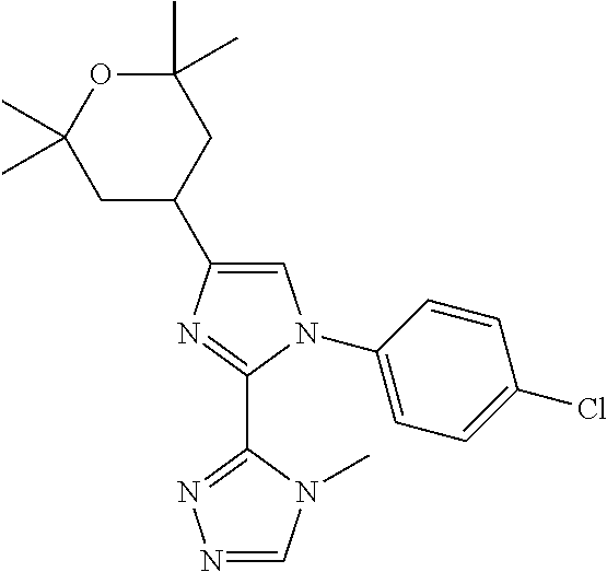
C1=C(C2CC(C)(C)OC(C)(C)C2)N=C(C2=NN=CN2C)N1C1=CC=C(Cl)C=C1
